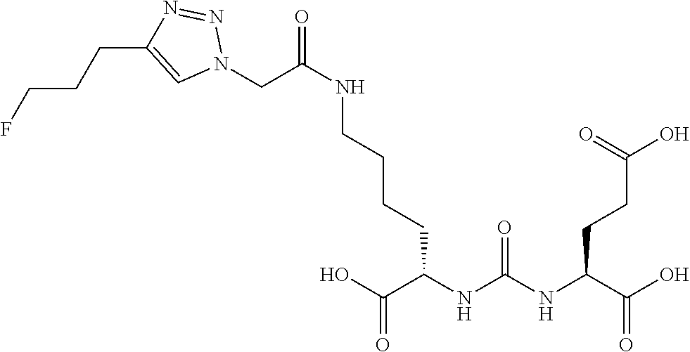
C(NCCCCC(NC(NC(C(O)=O)CCC(=O)O)=O)C(O)=O)(CN1N=NC(CCCF)=C1)=O
